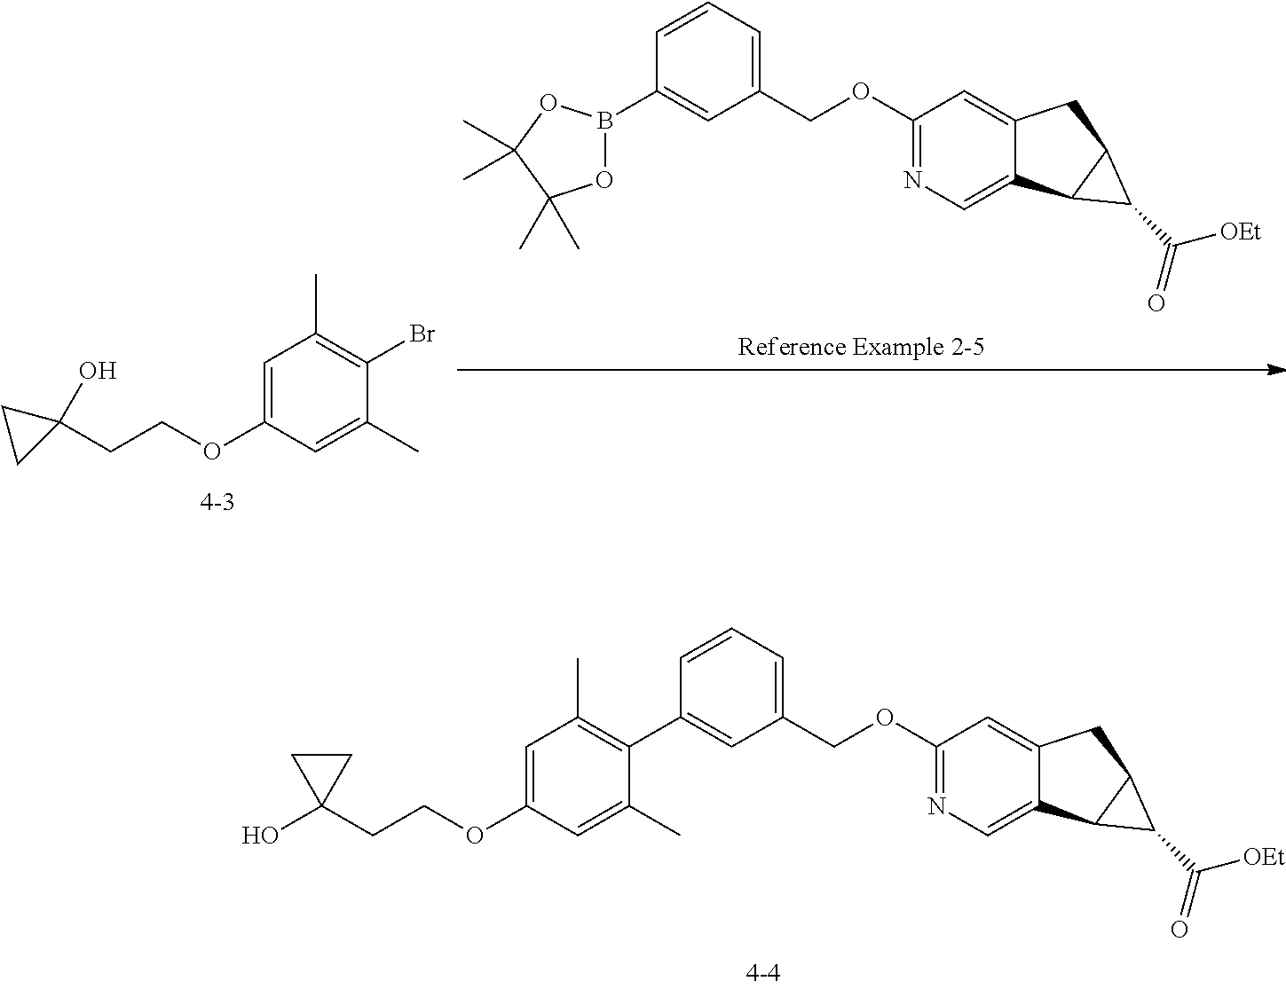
C1=C(OCCC2(O)CC2)C=C(C)C(Br)=C1C.O1B(C2=CC(COC3=NC=C4C(=C3)CC3C4C3C(=O)[OEt])=CC=C2)OC(C)(C)C1(C)C.C1(COC2=NC=C3C(=C2)CC2C3C2C(=O)[OEt])=CC=CC(C2=C(C)C=C(OCCC3(O)CC3)C=C2C)=C1
